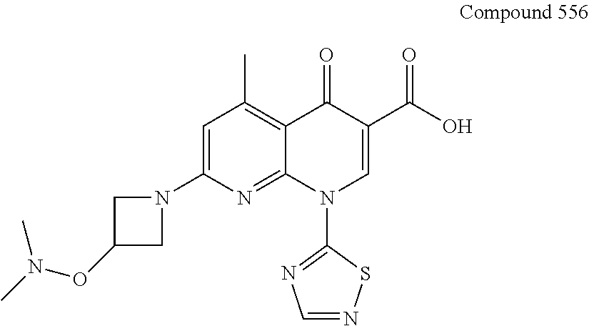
C1=C(N2CC(ON(C)C)C2)N=C2C(=C1C)C(=O)C(C(O)=O)=CN2C1=NC=NS1
